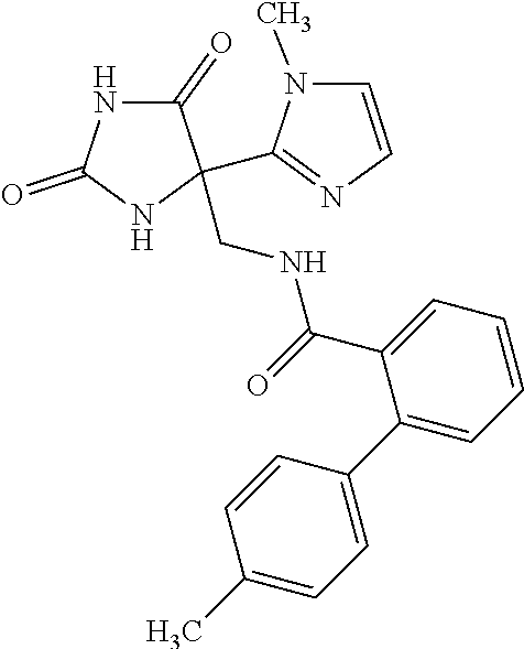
C1(=O)NC(=O)NC1(CNC(C1=CC=CC=C1C1=CC=C(C)C=C1)=O)C1=NC=CN1C
